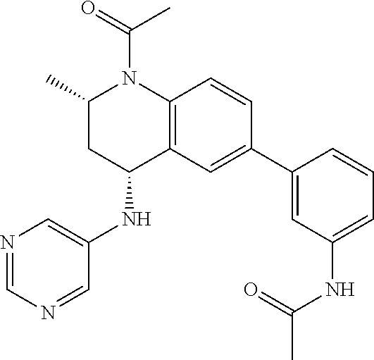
N(C1CC(C)N(C(C)=O)C2=C1C=C(C1=CC(NC(C)=O)=CC=C1)C=C2)C1=CN=CN=C1
